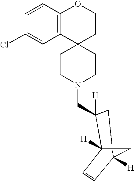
C12(CCN(CC3([H])C4([H])C=CC([H])(C3)C4)CC1)CCOC1=C2C=C(Cl)C=C1
